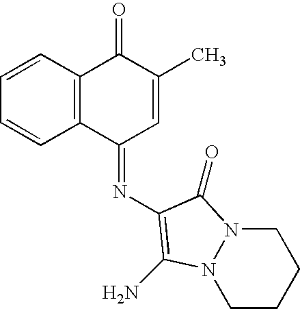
C1=CC2=C(C=C1)C(=NC1=C(N)N3N(CCCC3)C1=O)C=C(C)C2=O
